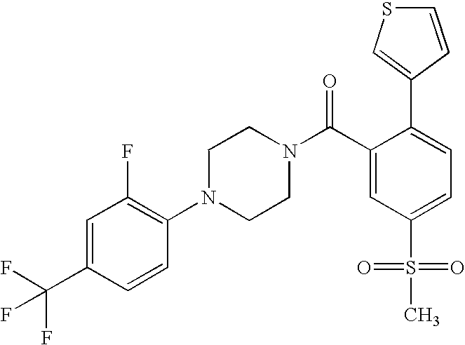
FC(C1=CC(F)=C(N2CCN(C(C3=CC(S(=O)(=O)C)=CC=C3C3=CSC=C3)=O)CC2)C=C1)(F)F
